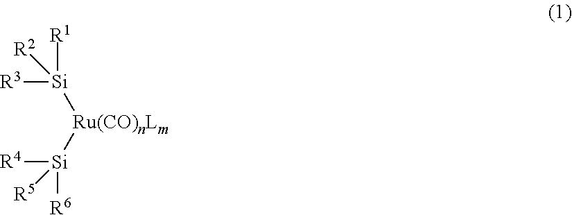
[R4][Si]([R6])([R5])[Ru(CO)nLm][Si]([R3])([R1])[R2]
